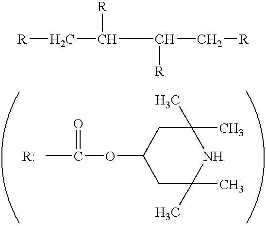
C(=O)(OC1CC(C)(C)NC(C)(C)C1)C.C(C(C[R])[R])(C[R])[R]
